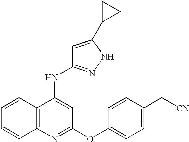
C12=C(C(NC3=NNC(C4CC4)=C3)=CC(OC3=CC=C(C[CN])C=C3)=N1)C=CC=C2
